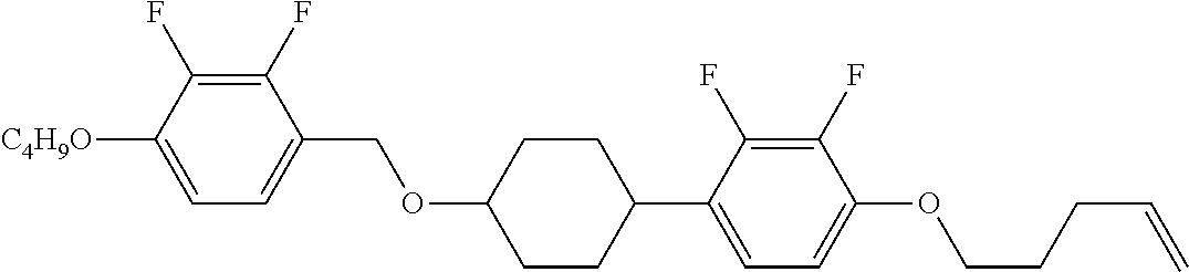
C1(F)=C(F)C([C4H9O])=CC=C1COC1CCC(C2=CC=C(OCCCC=C)C(F)=C2F)CC1
